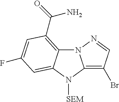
N12C3=C(C(=O)N)C=C(F)C=C3N([SEM])C1=C(Br)C=N2
